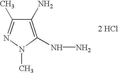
[2 HCl].C1(N)=C(NN)N(C)N=C1C
